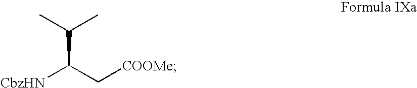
C(C(C)C)(C[COOMe])[CbzHN]
